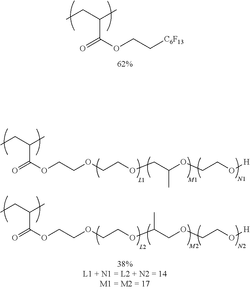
CCC(C)C(OCC[C6F13])=O.CCC(C)C(OCCOCCOCC(C)OCCO[H])=O.[M1].[N1].CCC(C)C(OCCOCCOC(COCCO[H])C)=O.[M2].[N2]
